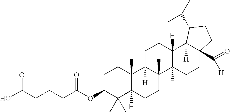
C1C(OC(CCCC(O)=O)=O)C(C)(C)C2([H])C(C)(C1)C1([H])C(C)(CC2)C2(C)C([H])(CC1)C1([H])C(C(=O)[H])(CC2)CCC1C(C)C
